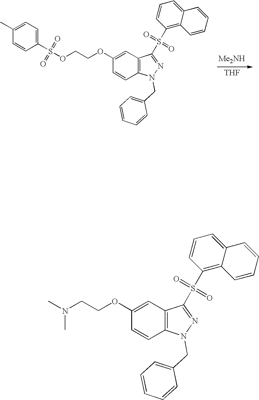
C1(OCCN(C)C)=CC2=C(C=C1)N(CC1=CC=CC=C1)N=C2S(C1=C2C(=CC=C1)C=CC=C2)(=O)=O.C1(OCCOS(C2=CC=C(C)C=C2)(=O)=O)=CC2=C(C=C1)N(CC1=CC=CC=C1)N=C2S(C1=C2C(=CC=C1)C=CC=C2)(=O)=O.[THF].[Me2NH]
